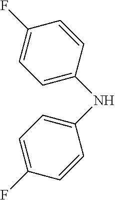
C1(F)=CC=C(NC2=CC=C(F)C=C2)C=C1
